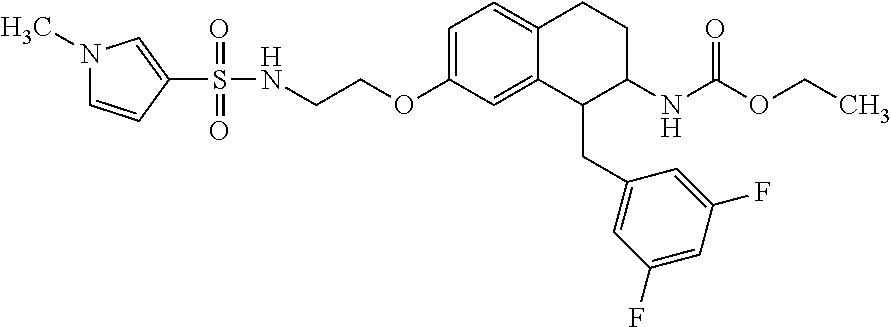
C1=C(OCCNS(C2=CN(C)C=C2)(=O)=O)C=C2C(=C1)CCC(NC(OCC)=O)C2CC1=CC(F)=CC(F)=C1
